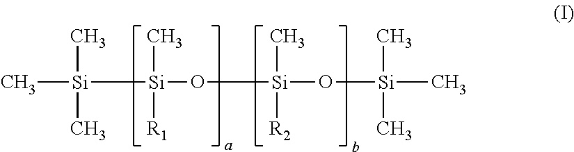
C[Si]([Si](O[Si](O[Si](C)(C)C)(C)[R2])(C)[R1])(C)C
